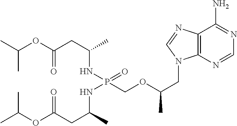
C(C)(C)OC(CC(C)NP(COC(CN1C2=C(C(N)=NC=N2)N=C1)C)(=O)NC(C)CC(OC(C)C)=O)=O
